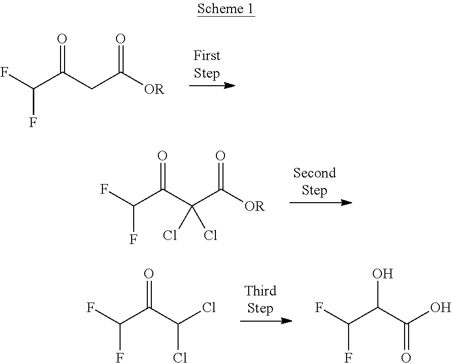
FC(C(CC([OR])=O)=O)F.FC(C(C(C([OR])=O)(Cl)Cl)=O)F.FC(C(C(Cl)Cl)=O)F.FC(C(C(=O)O)O)F
